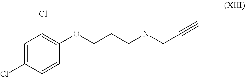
C1=C(Cl)C=CC(OCCCN(CC#C)C)=C1Cl
